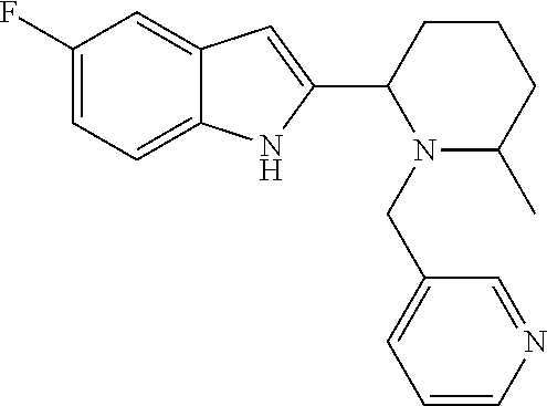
C1(F)=CC=C2C(=C1)C=C(C1CCCC(C)N1CC1=CC=CN=C1)N2
